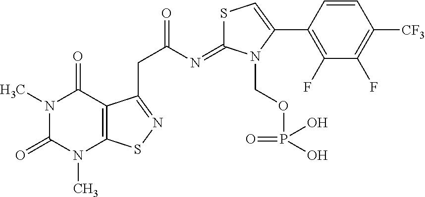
N1(C)C(=O)N(C)C2=C(C1=O)C(CC(=O)N=C1SC=C(C3=C(F)C(F)=C([CF3])C=C3)N1COP(O)(=O)O)=NS2
